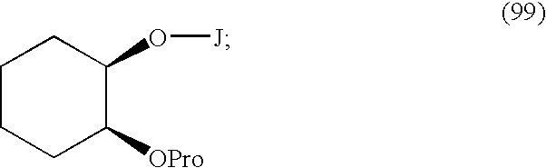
C1CCC(O[J])C([OPro])C1
